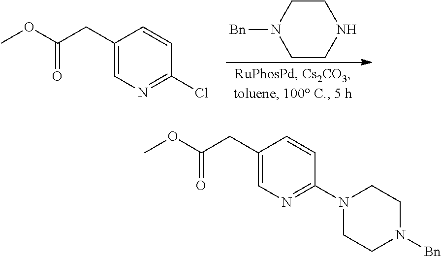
C1CN([Bn])CCN1.C1(CC(OC)=O)=CN=C(Cl)C=C1.C1(CC(OC)=O)=CN=C(N2CCN([Bn])CC2)C=C1
